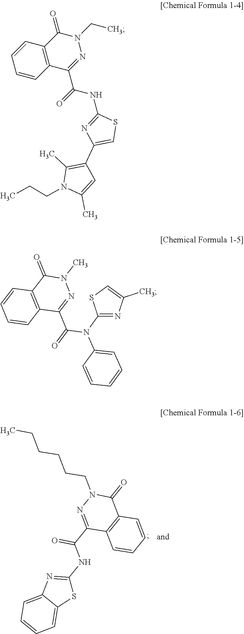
S1C(NC(C2=NN(CCCCCC)C(=O)C3=C2C=CC=C3)=O)=NC2=CC=CC=C12.N1(CC)C(=O)C2=C(C(C(=O)NC3=NC(C4=C(C)N(CCC)C(C)=C4)=CS3)=N1)C=CC=C2.C1(N(C2=CC=CC=C2)C(C2=NN(C)C(=O)C3=C2C=CC=C3)=O)=NC(C)=CS1
